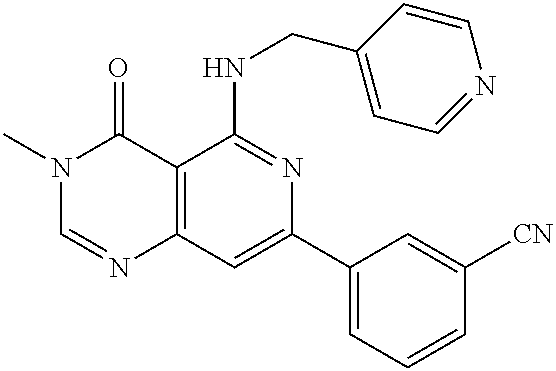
C12=C(C=C(C3=CC=CC([CN])=C3)N=C1NCC1=CC=NC=C1)N=CN(C)C2=O
